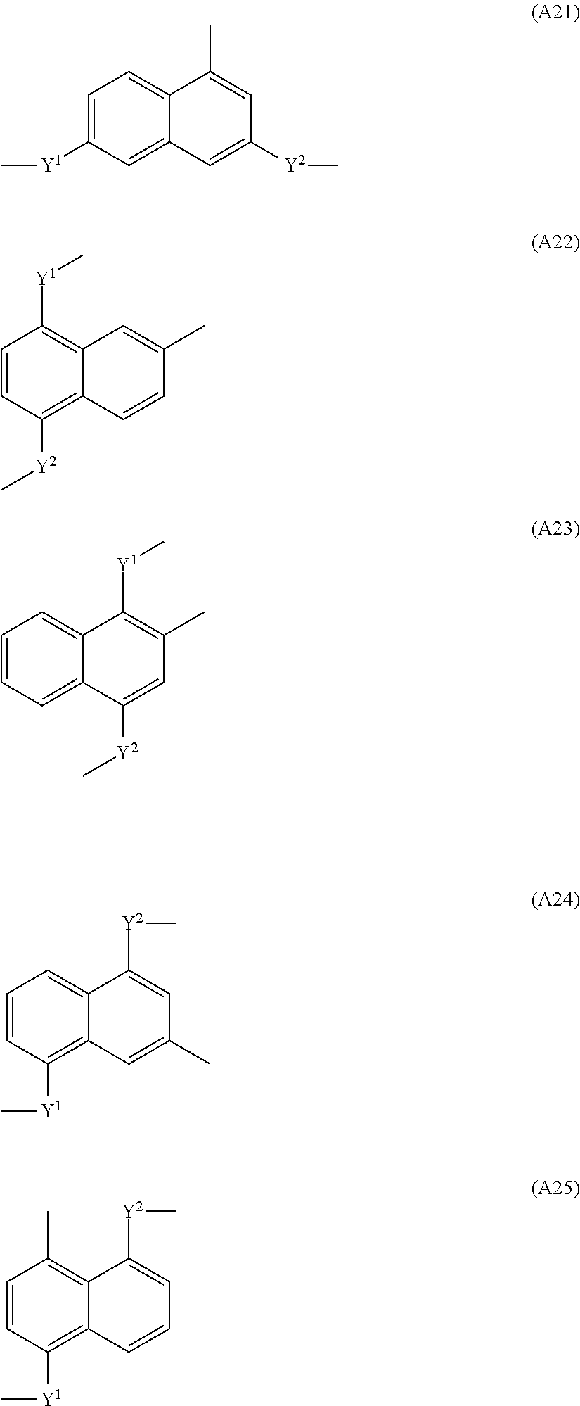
C1=C([Y1]C)C=C2C(=C1)C(C)=CC([Y2]C)=C2.C1=CC([Y2]C)=C2C(=C1[Y1]C)C=C(C)C=C2.C1=CC=C2C(=C1)C([Y1]C)=C(C)C=C2[Y2]C.C1=CC([Y1]C)=C2C(=C1)C([Y2]C)=CC(C)=C2.C1=CC([Y1]C)=C2C(=C1C)C([Y2]C)=CC=C2
